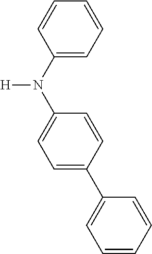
[H]N(C1=CC=CC=C1)C1=CC=C(C2=CC=CC=C2)C=C1
